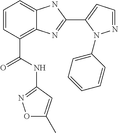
C1=CC(C(NC2=NOC(C)=C2)=O)=C2C(=C1)NC(C1=CC=NN1C1=CC=CC=C1)=N2
